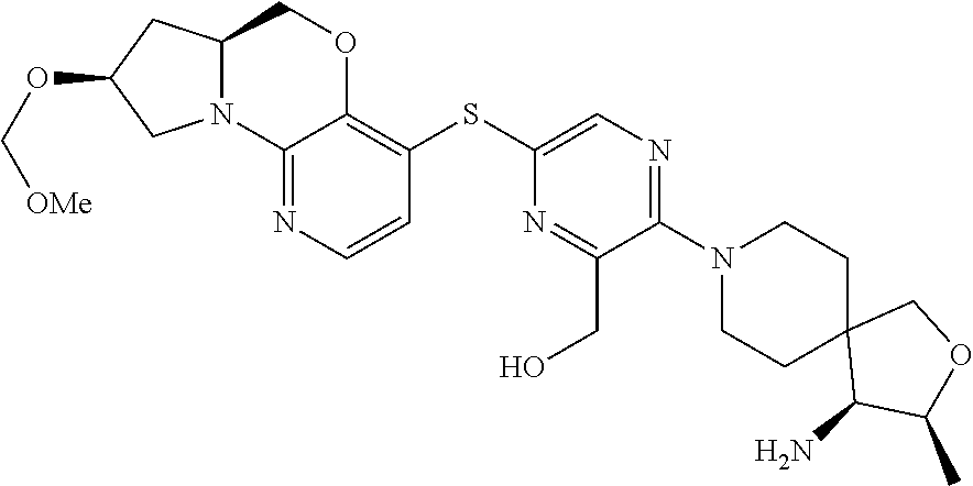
C1CN(C2=NC=C(SC3=C4OCC5CC(OC[OMe])CN5C4=NC=C3)N=C2CO)CCC12C(N)C(C)OC2
